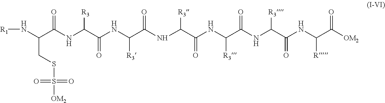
O=C(NC(C(NC(C(NC(C(NC(C(NC(C(NC(C([OM2])=O)[R])=O)[R3])=O)[R3])=O)[R3])=O)[R3])=O)[R3])C(N[R1])CSS(=O)(=O)[OM2]
